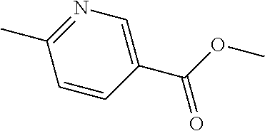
C1=CC(C(OC)=O)=CN=C1C
